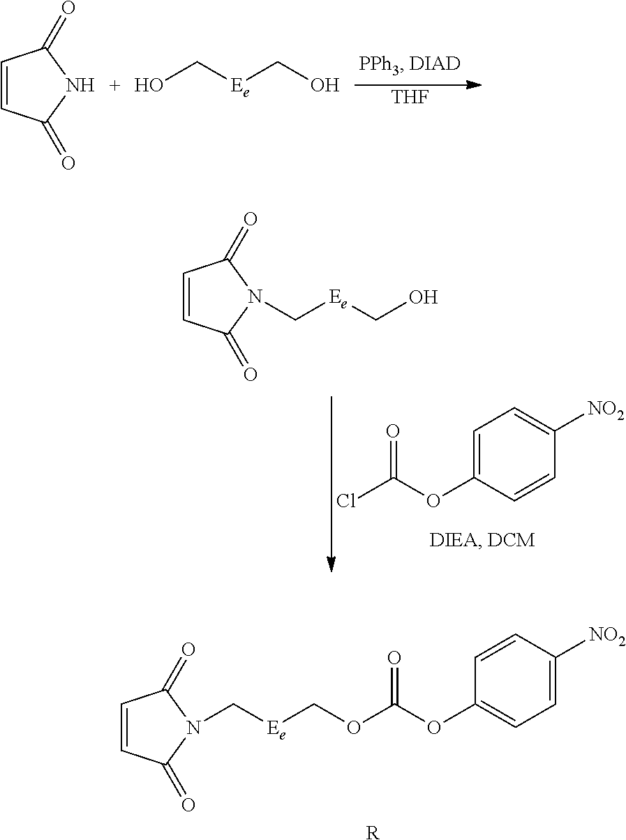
C1=CC(=O)NC1=O.OC[Ee]CO.[THF].C1=C(OC(=O)Cl)C=CC([NO2])=C1.C1=CC(=O)N(C[Ee]CO)C1=O.C1=CC(=O)N(C[Ee]COC(=O)OC2=CC=C([NO2])C=C2)C1=O.[R]
